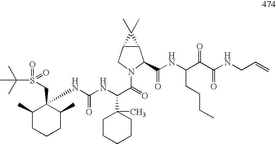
C1(C)CCCC(C)C1(CS(C(C)(C)C)(=O)=O)NC(NC(C(=O)N1C(C(=O)NC(C(C(=O)NCC=C)=O)CCCC)C2C(C1)C2(C)C)C1(C)CCCCC1)=O
